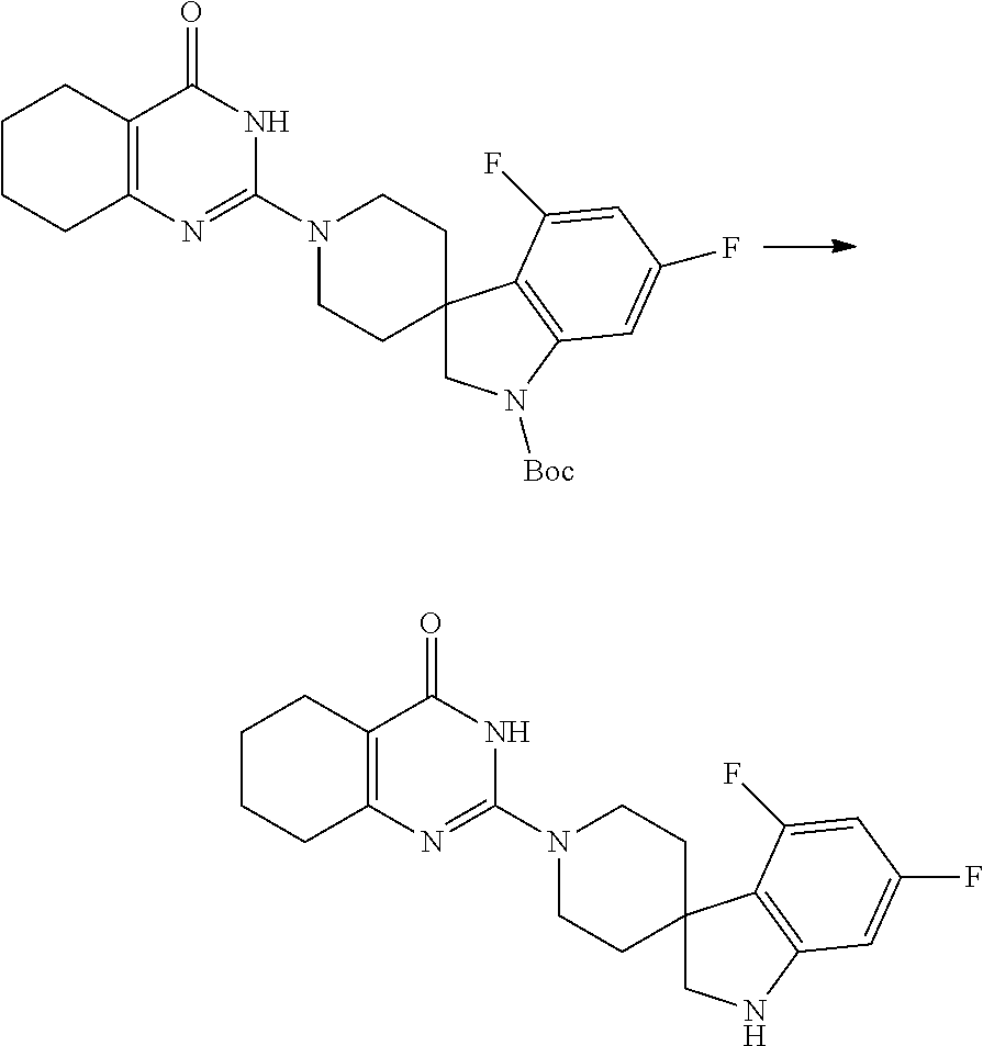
C12=C(N=C(N3CCC4(CC3)CN([Boc])C3=C4C(F)=CC(F)=C3)NC1=O)CCCC2.C12=C(N=C(N3CCC4(CC3)CNC3=C4C(F)=CC(F)=C3)NC1=O)CCCC2
